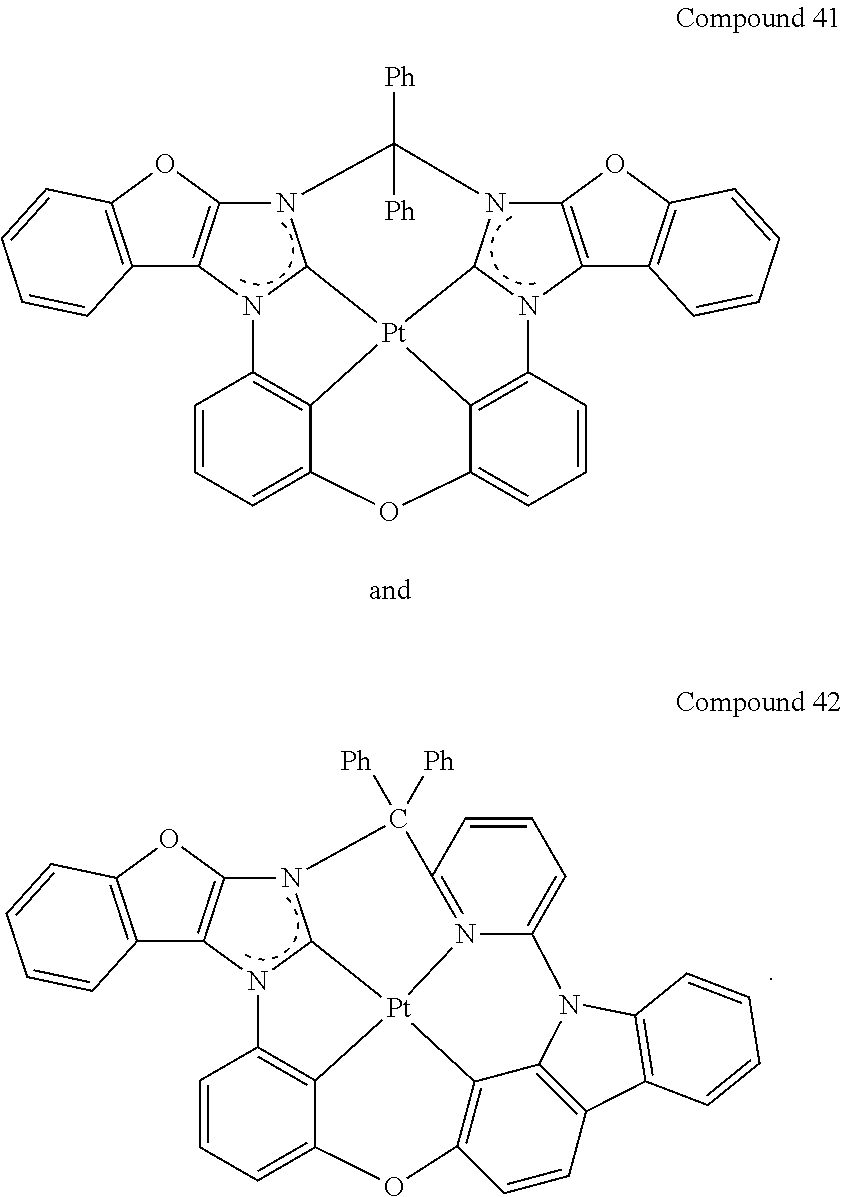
C12=C(OC3=C1N1C4N3C([Ph])([Ph])N3C5=C(N6C3[Pt]43C4=C1C=CC=C4OC1=CC=CC6=C31)C1=C(O5)C=CC=C1)C=CC=C2.C12=C(OC3=C1N1C4N3C([Ph])([Ph])C3=N5[Pt]46C4=C1C=CC=C4OC1=C6C4=C(C=C1)C1=C(N4C5=CC=C3)C=CC=C1)C=CC=C2
